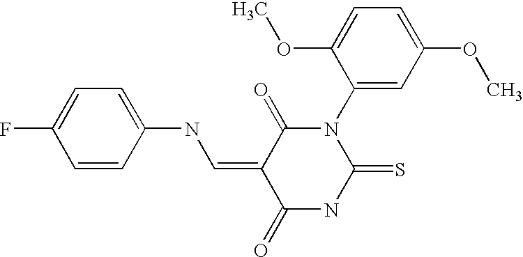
C1=C(NC=C2C(=O)N(C3=CC(OC)=CC=C3OC)C(=S)NC2=O)C=CC(F)=C1
